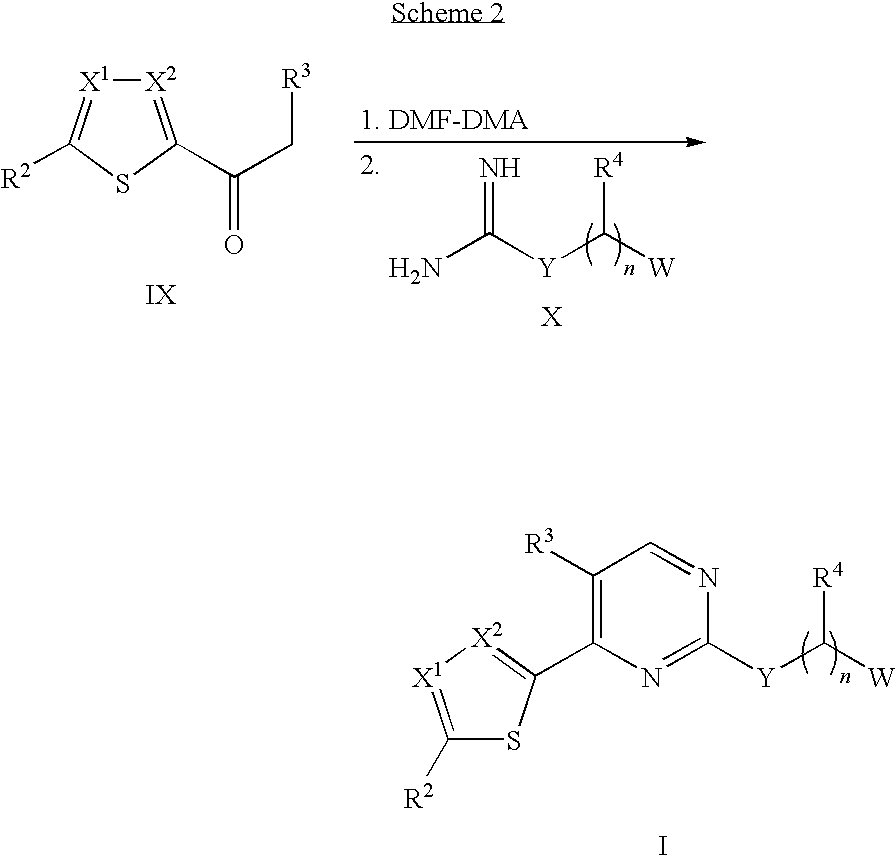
[X2]1=C(C(C[R3])=O)SC([R2])=[X1]1.NC([Y]C([W])[R4])=N.C1([R3])=C(C2=[X2][X1]=C([R2])S2)N=C([Y]C([W])[R4])N=C1.I
